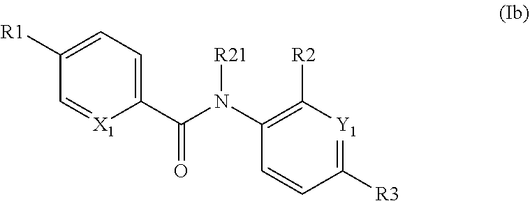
C1=C([R1])C=[X1]C(C(N(C2=C([R2])[Y1]=C([R3])C=C2)[R21])=O)=C1
